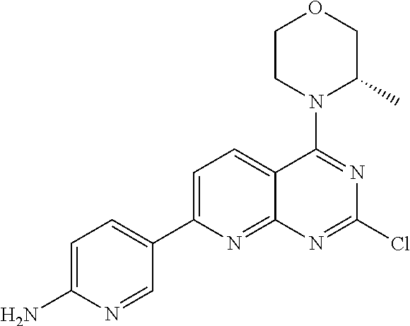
C1=C(N)N=CC(C2=CC=C3C(=N2)N=C(Cl)N=C3N2C(C)COCC2)=C1
